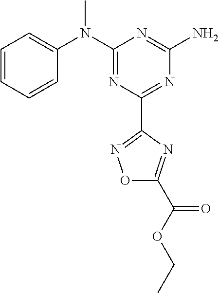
C1=CC=CC(N(C2=NC(C3=NOC(C(OCC)=O)=N3)=NC(N)=N2)C)=C1
